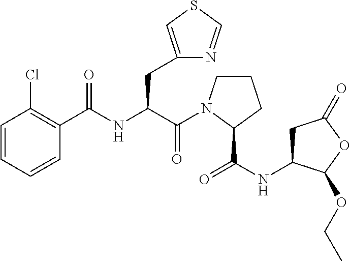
C(N1CCCC1C(NC1CC(=O)OC1OCC)=O)(=O)C(CC1=CSC=N1)NC(=O)C1=C(Cl)C=CC=C1
